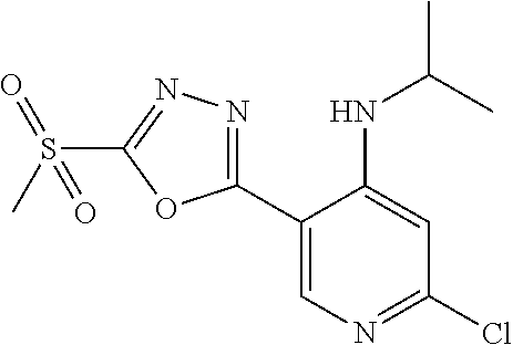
C1(C2=NN=C(S(C)(=O)=O)O2)=CN=C(Cl)C=C1NC(C)C
